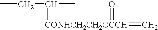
CCC(C)[CONHCH2CH2OCCH](=O)=C
